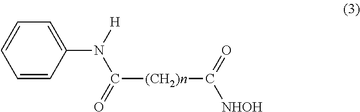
C([(CH2)n]C(=O)[NHOH])(N(C1=CC=CC=C1)[H])=O
